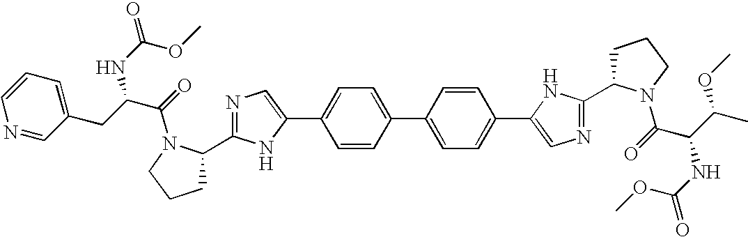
C1CCN(C(=O)C(NC(=O)OC)C(C)OC)C1C1=NC=C(C2=CC=C(C3=CC=C(C4=CN=C(C5CCCN5C(=O)C(CC5=CC=CN=C5)NC(=O)OC)N4)C=C3)C=C2)N1
